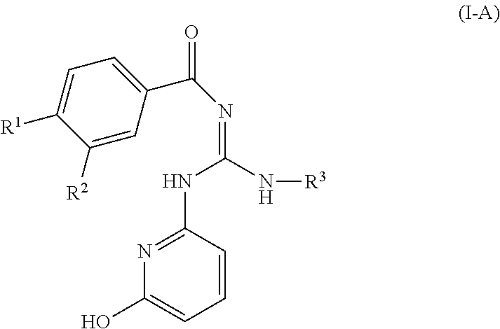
C1=CC(NC(N[R3])=NC(C2=CC=C([R1])C([R2])=C2)=O)=NC(O)=C1
